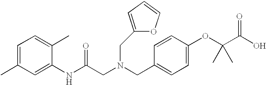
C1=C(C)C=C(NC(CN(CC2=CC=C(OC(C(O)=O)(C)C)C=C2)CC2=CC=CO2)=O)C(C)=C1
